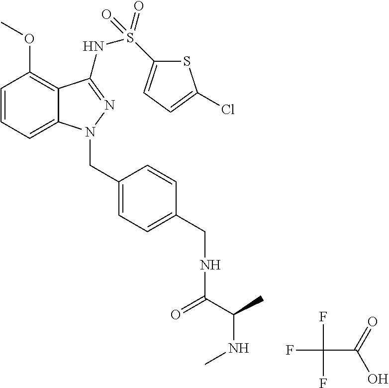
C1=CC=C2C(=C1OC)C(NS(C1=CC=C(Cl)S1)(=O)=O)=NN2CC1=CC=C(CNC(=O)C(NC)C)C=C1.FC(F)(F)C(=O)O
